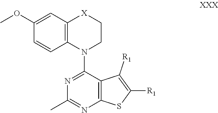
N1=C(N2CC[X]C3=C2C=CC(OC)=C3)C2=C(N=C1C)SC([R1])=C2[R1]
